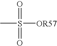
O=S(C)(=O)[OR57]
